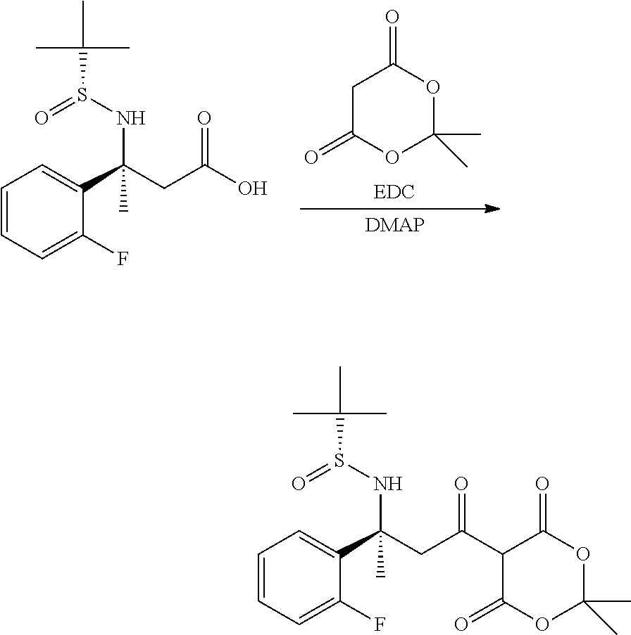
C1C(=O)OC(C)(C)OC1=O.C1=CC=C(F)C(C(CC(O)=O)(C)NS(=O)C(C)(C)C)=C1.C1=CC=C(F)C(C(CC(=O)C2C(=O)OC(C)(C)OC2=O)(C)NS(=O)C(C)(C)C)=C1
